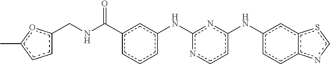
c1ccc(Nc2nccc(Nc3ccc4c(c3)scn4)n2)cc1C(NCc1ccc(C)o1)=O
